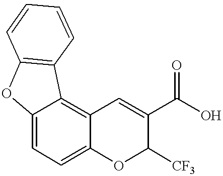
C12=CC=C3C(=C1C=C(C(O)=O)C([CF3])O2)C1=C(O3)C=CC=C1
